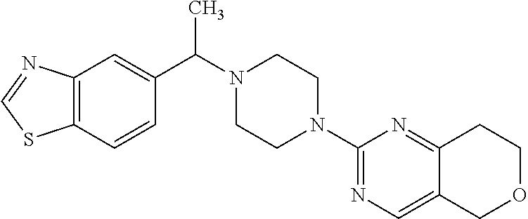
C12=C(C=C(C(C)N3CCN(C4=NC=C5C(=N4)CCOC5)CC3)C=C1)N=CS2
